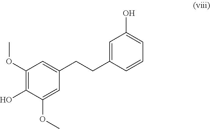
C1=C(OC)C(O)=C(OC)C=C1CCC1=CC(O)=CC=C1
